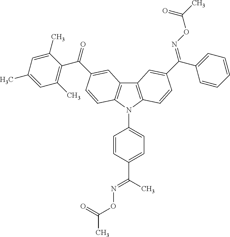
C12=C(N(C3=CC=C(C(=NOC(C)=O)C)C=C3)C3=C1C=C(C(C1=C(C)C=C(C)C=C1C)=O)C=C3)C=CC(C(=NOC(C)=O)C1=CC=CC=C1)=C2
